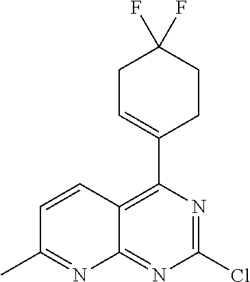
ClC1=NC(C2=CCC(F)(F)CC2)=C2C(=N1)N=C(C)C=C2
